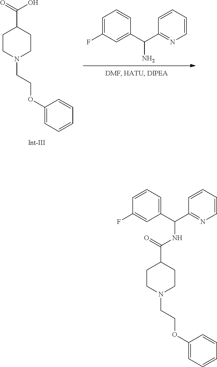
C1=C(F)C=C(C(C2=NC=CC=C2)N)C=C1.C1CN(CCOC2=CC=CC=C2)CCC1C(=O)O.C1CN(CCOC2=CC=CC=C2)CCC1C(NC(C1=CC=CC(F)=C1)C1=NC=CC=C1)=O
